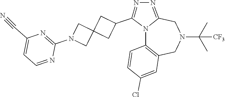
N12C3=C(CN(C(C)(C)[CF3])CC1=NN=C2C1CC2(C1)CN(C1=NC(C#N)=CC=N1)C2)C=C(Cl)C=C3
